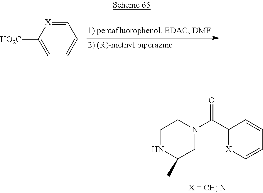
C1=[X]C([HO2C])=CC=C1.C1(C(N2CCNC(C)C2)=O)=[X]C=CC=C1
